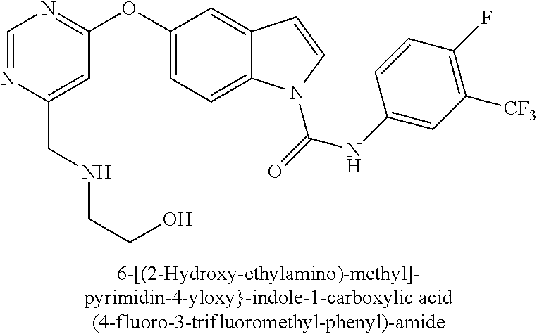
C(C1=CC(OC2=CC=C3C(=C2)C=CN3C(=O)NC2=CC([CF3])=C(F)C=C2)=NC=N1)NCCO
